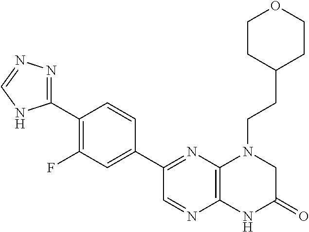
C1(C2=NN=CN2)=C(F)C=C(C2=NC3=C(N=C2)NC(=O)CN3CCC2CCOCC2)C=C1
